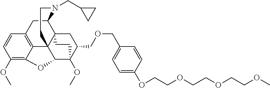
C1(OC)=C2C3=C(C=C1)CC1C45C3(C(C(OC)(C(COCC3=CC=C(OCCOCCOCCOC)C=C3)C4)CC5)O2)CCN1CC1CC1
